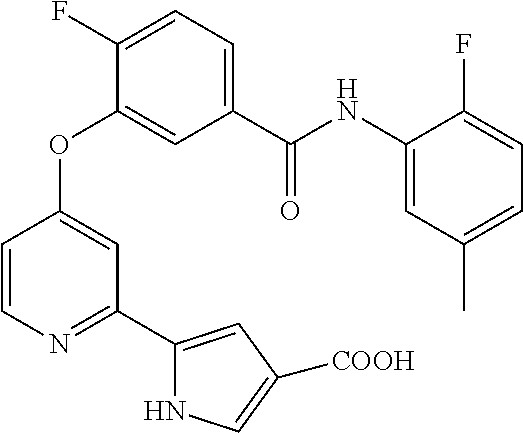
C1=CN=C(C2=CC([COOH])=CN2)C=C1OC1=CC(C(NC2=CC(C)=CC=C2F)=O)=CC=C1F
